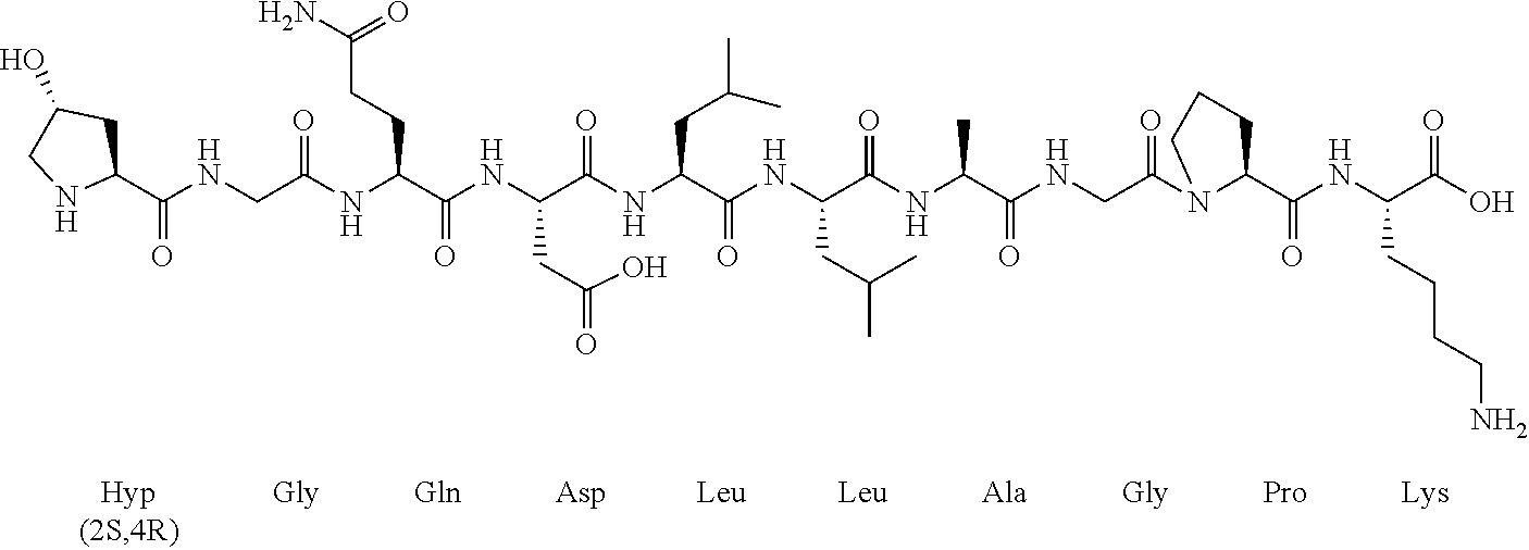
C1(C(NCC(NC(C(NC(C(NC(C(NC(C(NC(C(NCC(N2C(C(NC(C(O)=O)CCCCN)=O)CCC2)=O)=O)C)=O)CC(C)C)=O)CC(C)C)=O)CC(O)=O)=O)CCC(N)=O)=O)=O)CC(O)CN1
